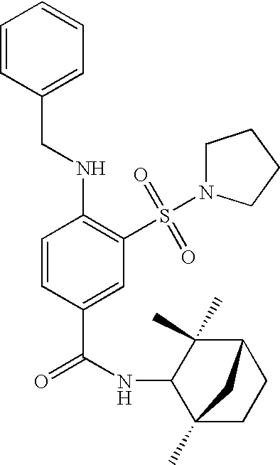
C1=CC(C(=O)NC2C3(C)CCC(C2(C)C)C3)=CC(S(=O)(=O)N2CCCC2)=C1NCC1=CC=CC=C1
